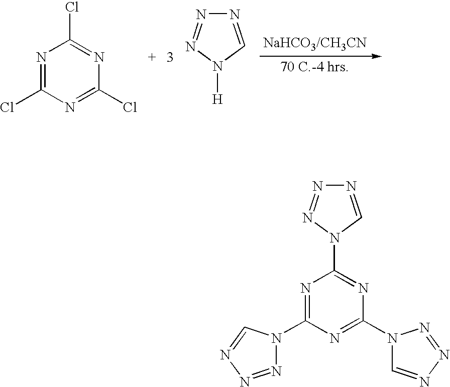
N1=C(Cl)N=C(Cl)N=C1Cl.N1=CN([H])N=N1.N1=C(N2N=NN=C2)N=C(N2C=NN=N2)N=C1N1N=NN=C1
